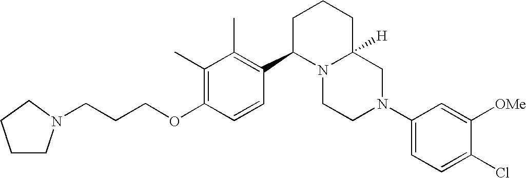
C1(C)=C(OCCCN2CCCC2)C=CC(C2N3C([H])(CCC2)CN(C2=CC=C(Cl)C([OMe])=C2)CC3)=C1C
